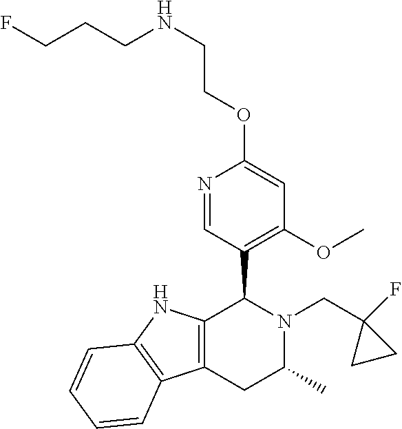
C12=C(NC3=C1C=CC=C3)C(C1=C(OC)C=C(OCCNCCCF)N=C1)N(CC1(F)CC1)C(C)C2
